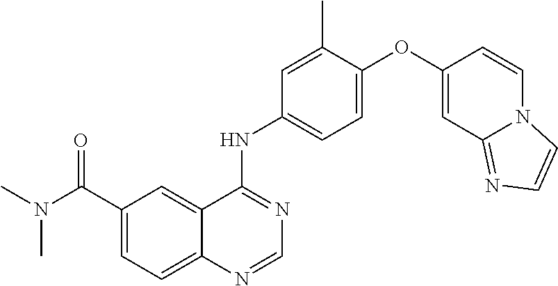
C12=CC=C(C(N(C)C)=O)C=C1C(NC1=CC=C(OC3=CC4=NC=CN4C=C3)C(C)=C1)=NC=N2
